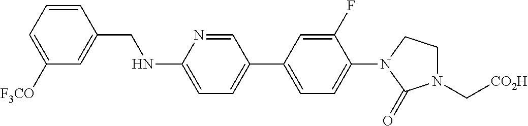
C1([F3CO])=CC=CC(CNC2=CC=C(C3=CC=C(N4CCN(C[CO2H])C4=O)C(F)=C3)C=N2)=C1
